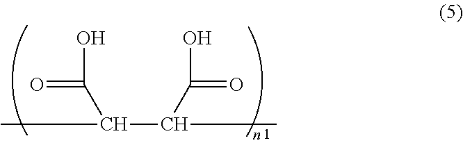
C(C(C)C(O)=O)(C)C(O)=O
